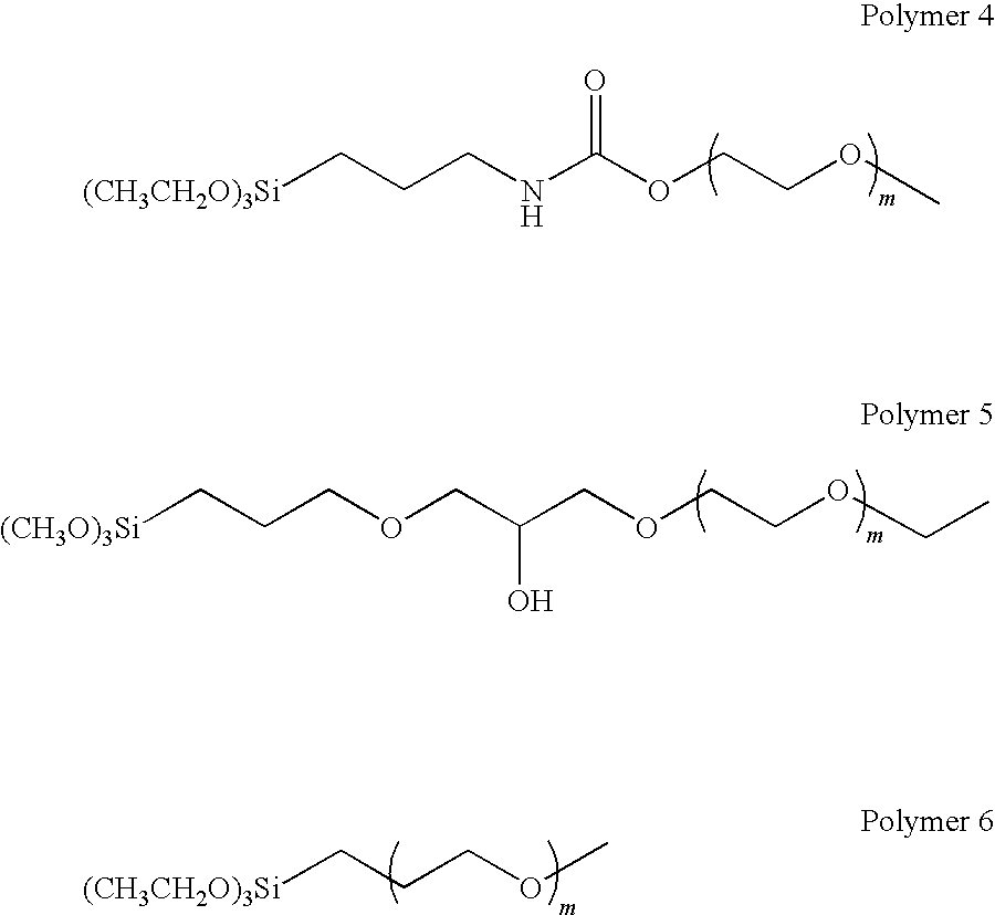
[(CH3CH2O)3Si]CCCNC(OCCOC)=O.[(CH3O)3Si]CCCOCC(COCCOCC)O.[(CH3CH2O)3Si]CCCOC
